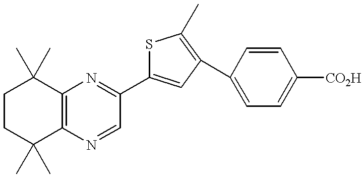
C1CC(C)(C)C2=C(C1(C)C)N=C(C1=CC(C3=CC=C([CO2H])C=C3)=C(C)S1)C=N2
